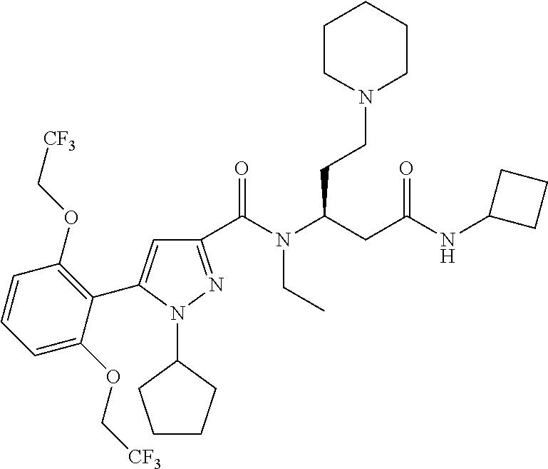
C1(C(N(C(CC(NC2CCC2)=O)CCN2CCCCC2)CC)=O)=NN(C2CCCC2)C(C2=C(OC[CF3])C=CC=C2OC[CF3])=C1
